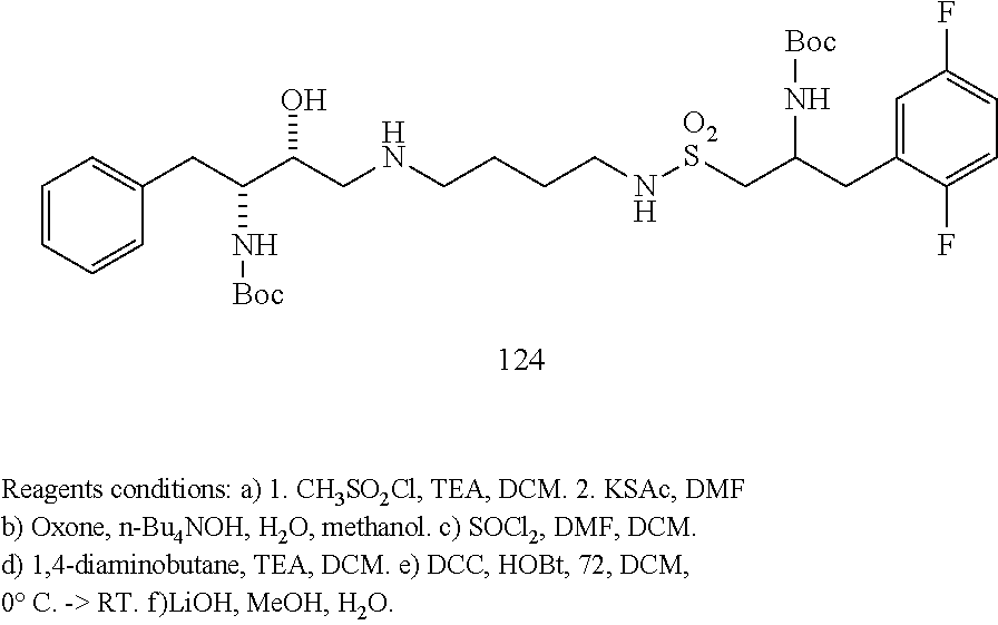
[O2S](CC(CC1=CC(F)=CC=C1F)N[Boc])NCCCCNCC(C(CC1=CC=CC=C1)N[Boc])O
